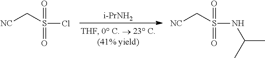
S(Cl)(C[NC])(=O)=O.[i-PrNH2].S(NC(C)C)(C[NC])(=O)=O
